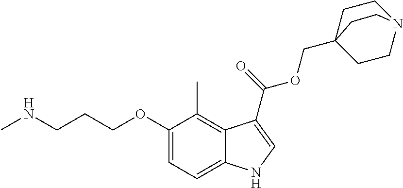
CNCCCOC1=CC=C2C(=C1C)C(C(=O)OCC13CCN(CC1)CC3)=CN2
